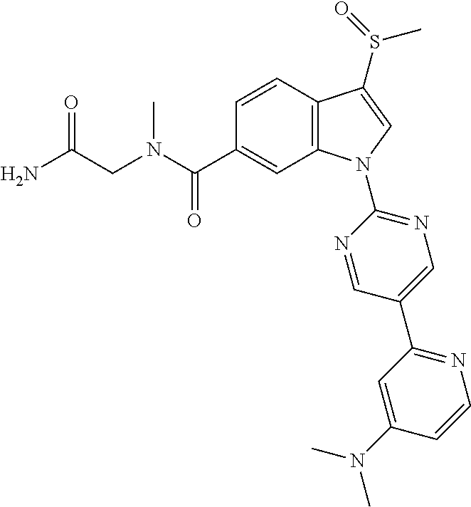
C(C1=CC2=C(C=C1)C(S(C)=O)=CN2C1=NC=C(C2=NC=CC(N(C)C)=C2)C=N1)(=O)N(C)CC(N)=O
